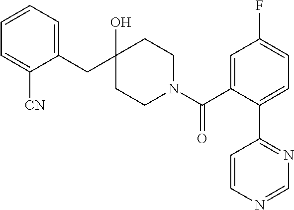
C1(CC2(O)CCN(C(C3=CC(F)=CC=C3C3=NC=NC=C3)=O)CC2)=CC=CC=C1[CN]
